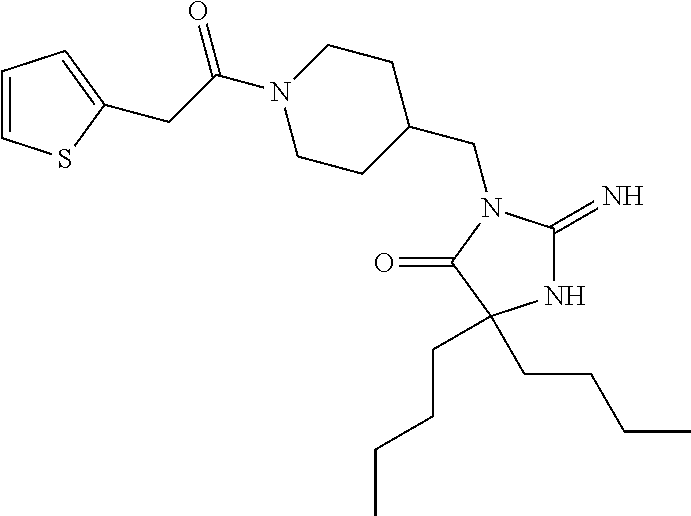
C1=CSC(CC(N2CCC(CN3C(=N)NC(CCCC)(CCCC)C3=O)CC2)=O)=C1
